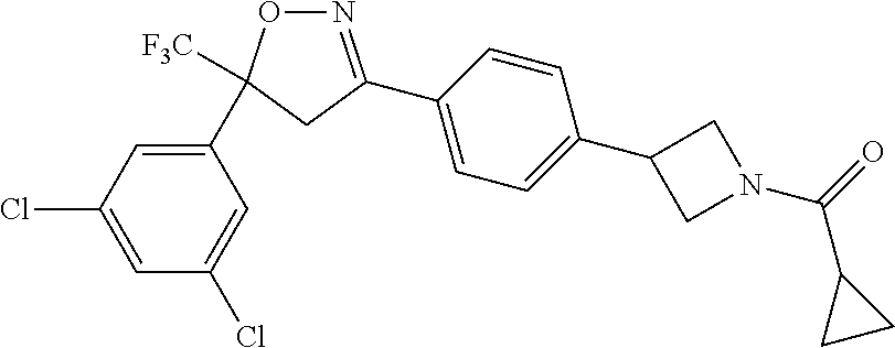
N1=C(C2=CC=C(C3CN(C(C4CC4)=O)C3)C=C2)CC([F3C])(C2=CC(Cl)=CC(Cl)=C2)O1
